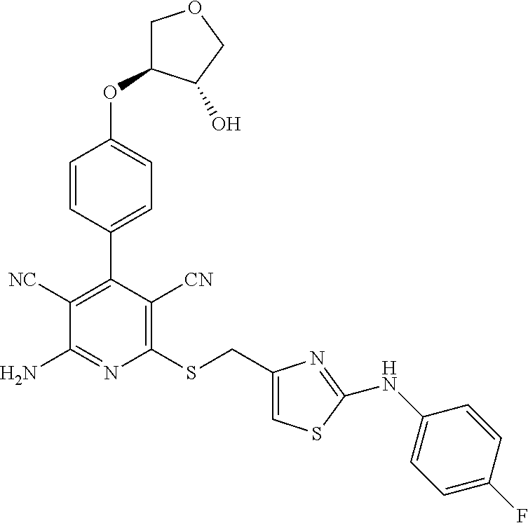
C1=CC(C2=C([NC])C(N)=NC(SCC3=CSC(NC4=CC=C(F)C=C4)=N3)=C2[CN])=CC=C1OC1COCC1O
